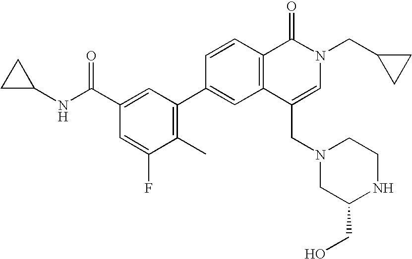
C1=CC2=C(C=C1C1=C(C)C(F)=CC(C(NC3CC3)=O)=C1)C(CN1CC(CO)NCC1)=CN(CC1CC1)C2=O
